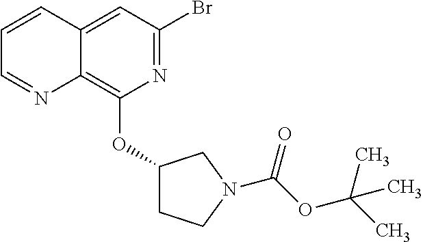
C1(OC2=C3C(=CC(Br)=N2)C=CC=N3)CCN(C(OC(C)(C)C)=O)C1
